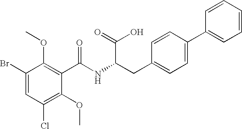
C1=C(Br)C(OC)=C(C(NC(CC2=CC=C(C3=CC=CC=C3)C=C2)C(=O)O)=O)C(OC)=C1Cl
